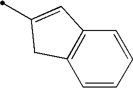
C1=CC=CC2=C1CC(C)=C2
